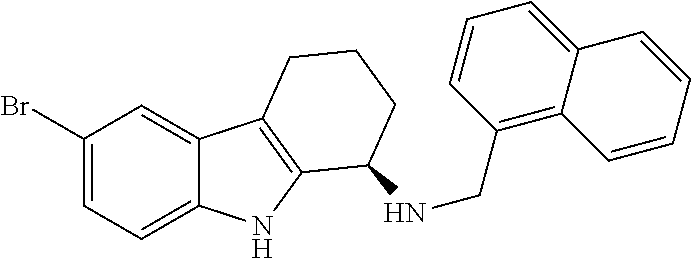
C1(Br)=CC=C2C(=C1)C1=C(N2)C(NCC2=C3C(=CC=C2)C=CC=C3)CCC1
